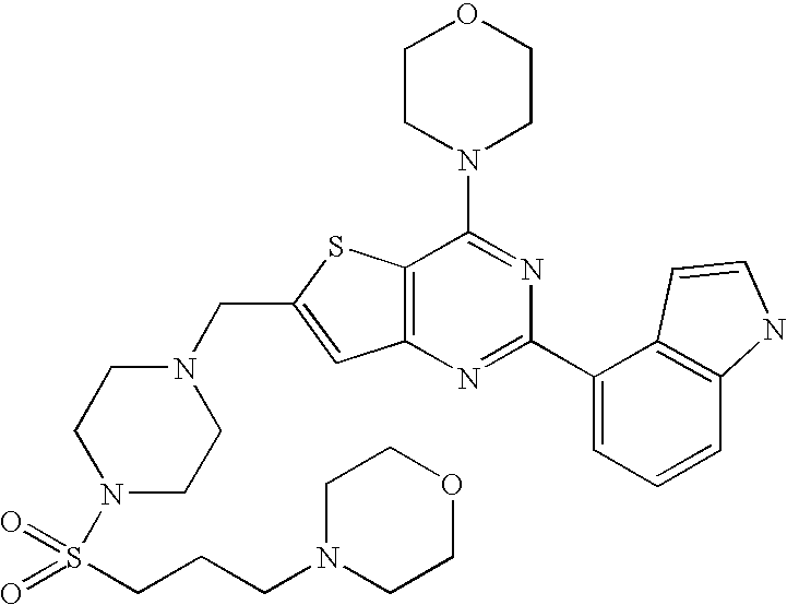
C12=C(N=C(C3=CC=CC4=C3C=CN4)N=C1N1CCOCC1)C=C(CN1CCN(S(CCCN3CCOCC3)(=O)=O)CC1)S2
